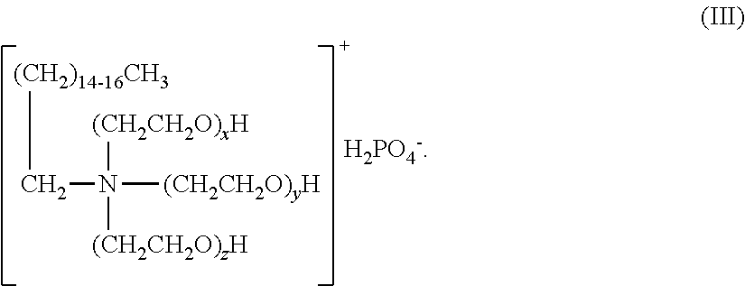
[(CH2)14-16CH3]CN([(CH2CH2O)yH])([(CH2CH2O)xH])[(CH2CH2O)zH].[H2PO4-]
